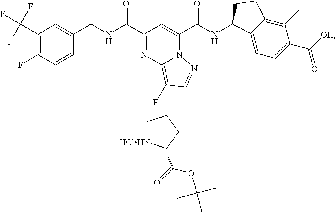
C1(C(F)(F)F)=C(F)C=CC(CNC(=O)C2=NC3=C(F)C=NN3C(C(NC3C4=CC=C(C([OH])=O)C(C)=C4CC3)=O)=C2)=C1.C1[HClHN]C(C(OC(C)(C)C)=O)CC1
